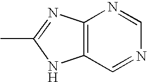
C12=C(N=C(C)N1)N=CN=C2
